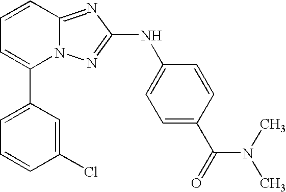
C1(C2=CC=CC3=NC(NC4=CC=C(C(=O)N(C)C)C=C4)=NN23)=CC=CC(Cl)=C1
